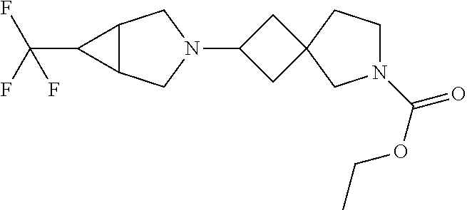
C1C(N2CC3C(C2)C3C(F)(F)F)CC12CN(C(OCC)=O)CC2
